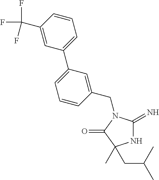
N1C(=N)N(CC2=CC(C3=CC=CC(C(F)(F)F)=C3)=CC=C2)C(=O)C1(CC(C)C)C
